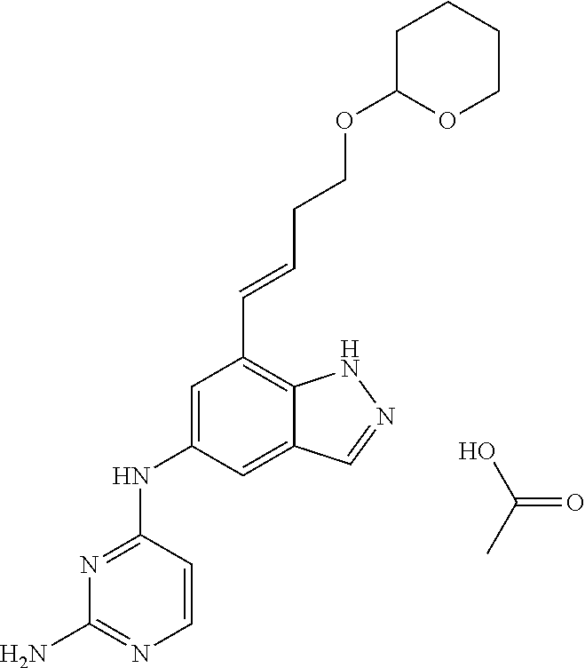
N1=C(NC2=CC(C=CCCOC3OCCCC3)=C3C(=C2)C=NN3)C=CN=C1N.OC(C)=O
